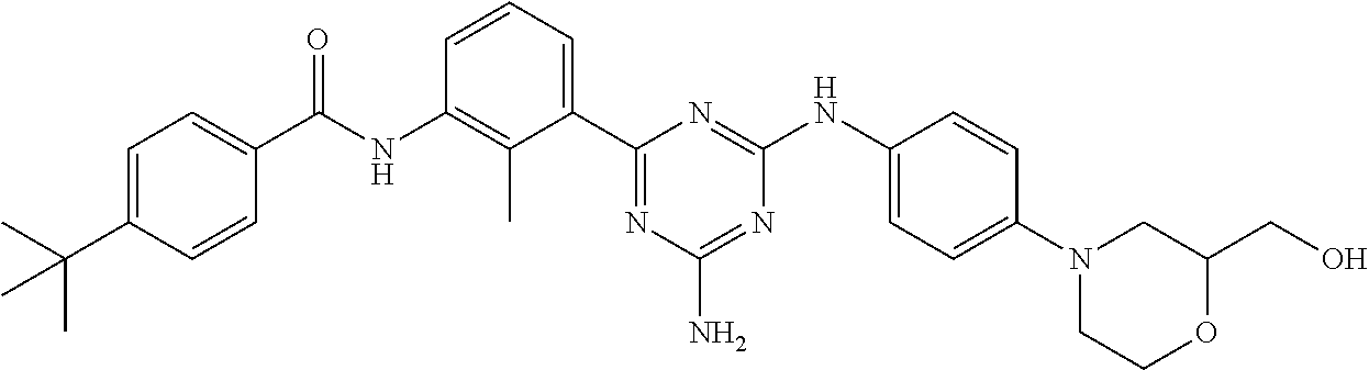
N(C1=C(C)C(C2=NC(N)=NC(NC3=CC=C(N4CCOC(CO)C4)C=C3)=N2)=CC=C1)C(=O)C1=CC=C(C(C)(C)C)C=C1
